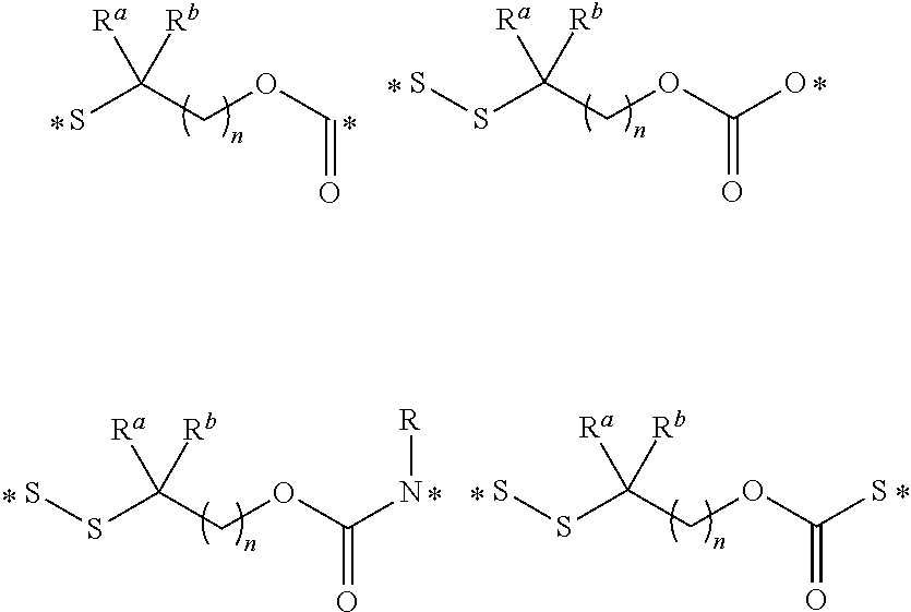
S(C(COC(=O)O)([Ra])[Rb])S.SC(COC=O)([Ra])[Rb].S(C(COC(=O)S)([Ra])[Rb])S.S(C(COC(=O)N[R])([Ra])[Rb])S
